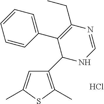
C1(C2NC=NC(CC)=C2C2=CC=CC=C2)=C(C)SC(C)=C1.Cl
